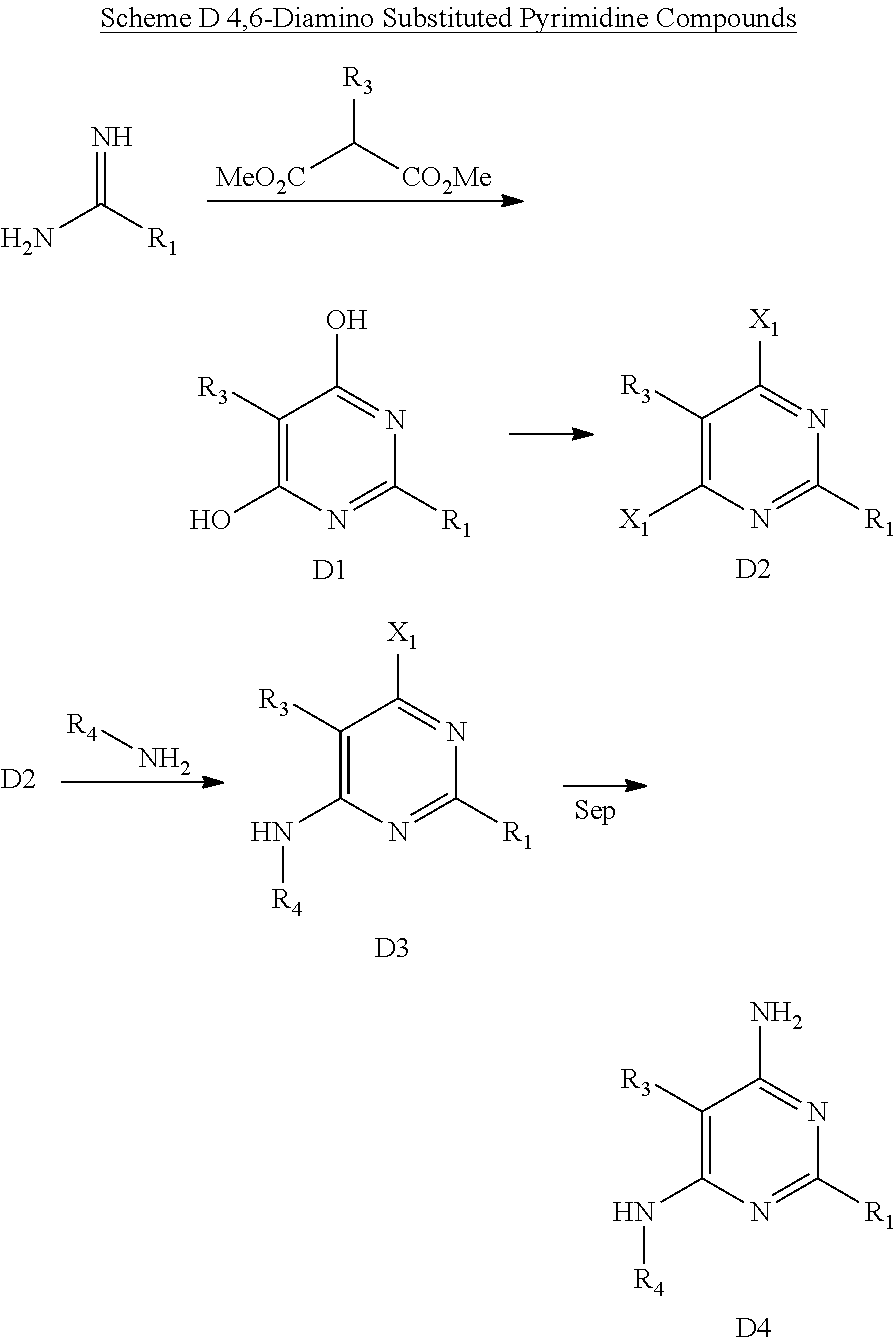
NC([R1])=N.[MeO2C]C([CO2Me])[R3].C1([R3])=C(O)N=C([R1])N=C1O.[D1].C1([R3])=C([X1])N=C([R1])N=C1[X1].[D2].[D2].[R4]N.C1([R3])=C(N[R4])N=C([R1])N=C1[X1].[D3].C1([R3])=C(N[R4])N=C([R1])N=C1N.[D4]
